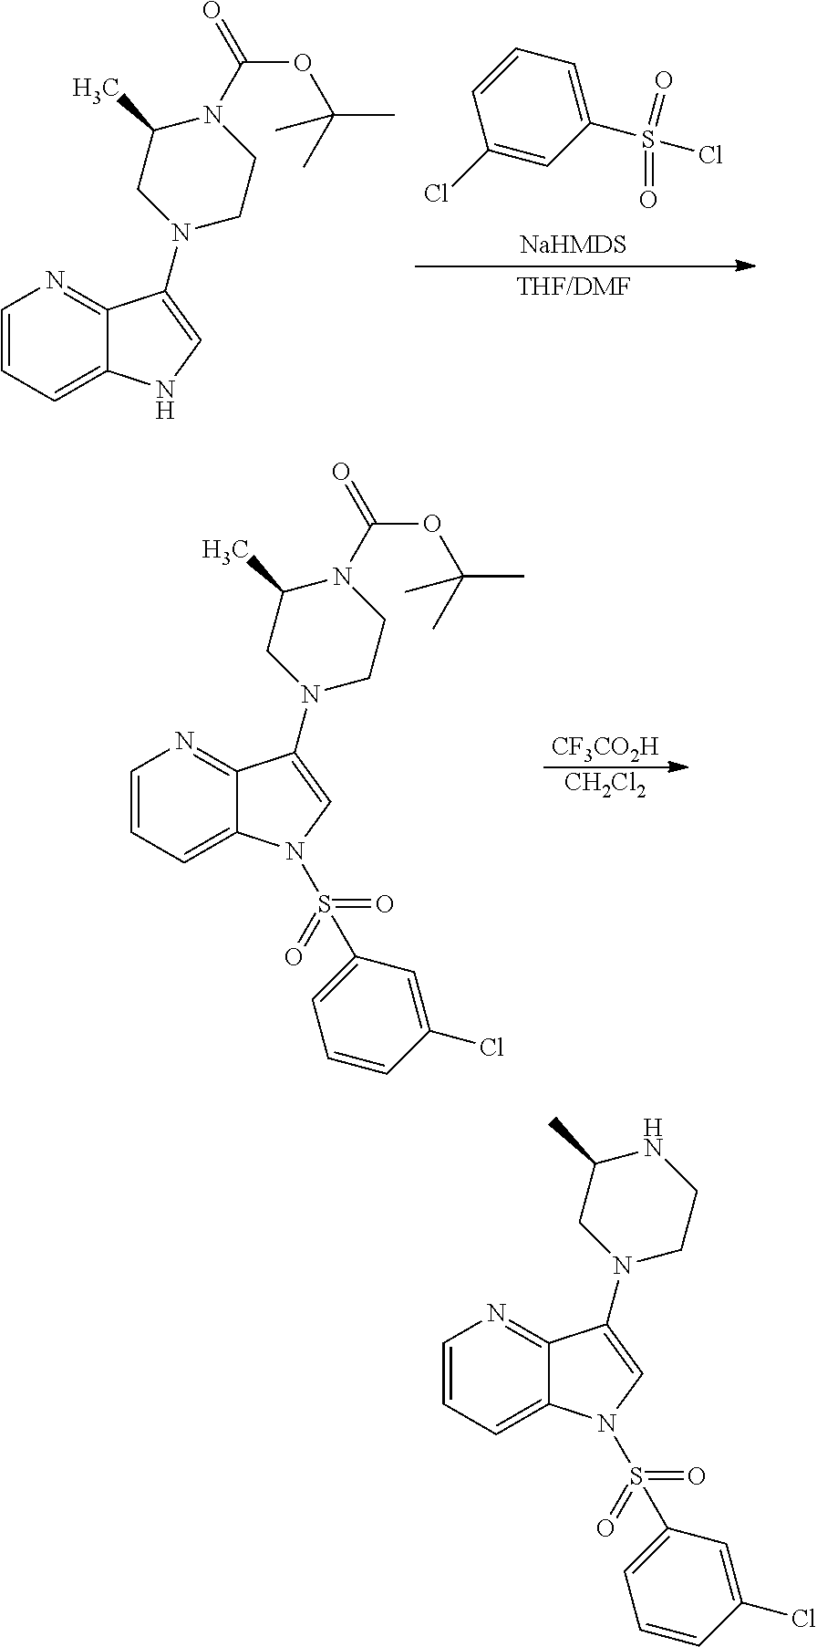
C1=CC=C(S(Cl)(=O)=O)C=C1Cl.C1=CC=C2C(=N1)C(N1CC(C)N(C(=O)OC(C)(C)C)CC1)=CN2.[CF3CO2H].[CH2Cl2].C1=CC=C2C(=N1)C(N1CC(C)N(C(=O)OC(C)(C)C)CC1)=CN2S(=O)(=O)C1=CC=CC(Cl)=C1.C1=CC=C2C(=N1)C(N1CC(C)NCC1)=CN2S(=O)(=O)C1=CC=CC(Cl)=C1
